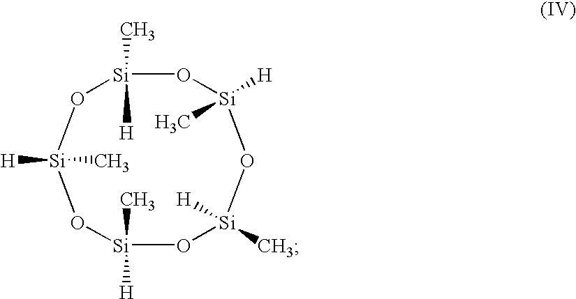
[Si]1(C)([H])O[Si]([H])(C)O[Si]([H])(C)O[Si]([H])(C)O[Si]([H])(C)O1
